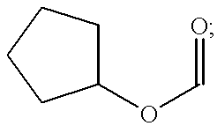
C1(OC=O)CCCC1
